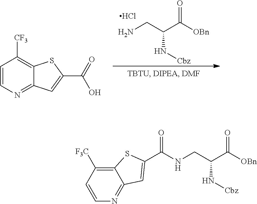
C(C(C([OBn])=O)N[Cbz])NC(C1=CC2=NC=CC([F3C])=C2S1)=O.C1=CN=C2C(=C1[CF3])SC(C(O)=O)=C2.NCC(C([OBn])=O)N[Cbz].Cl
